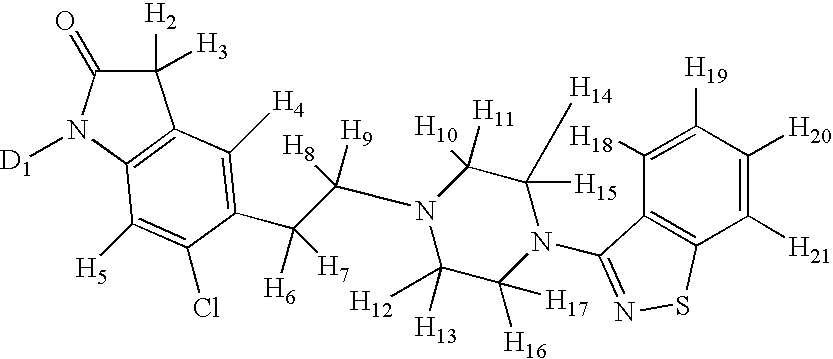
C1([H2])([H3])C(=O)N([D1])C2=C1C([H4])=C(C(C(N1C([H13])([H12])C([H16])([H17])N(C3=NSC4=C3C([H18])=C([H19])C([H20])=C4[H21])C([H15])([H14])C1([H11])[H10])([H8])[H9])([H6])[H7])C(Cl)=C2[H5]
